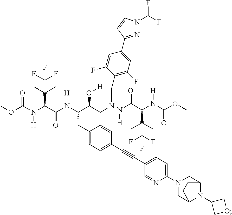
N1=C(C2=CC(F)=C(CNCC(C(N(C(C(C(C)(C)C(F)(F)F)N([H])C(=O)OC)=O)[H])CC3=CC=C(C#CC4=CC=C(N5CC6N(C7COC7)C(C5)CC6)N=C4)C=C3)O[H])C(F)=C2)C=CN1C(F)F.N(C(C(N(C(OC)=O)[H])C(C)(C)C(F)(F)F)=O)[H]
